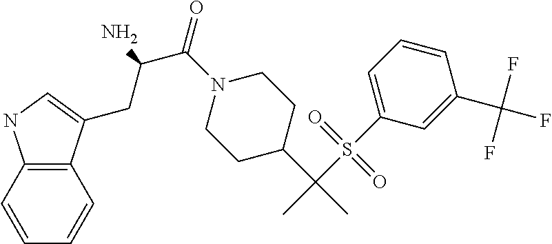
N1(C(C(CC2=CNC3=C2C=CC=C3)N)=O)CCC(C(C)(S(C2=CC=CC(C(F)(F)F)=C2)(=O)=O)C)CC1
